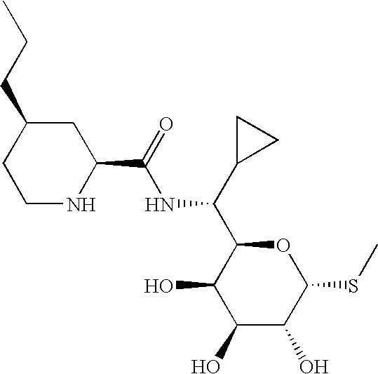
C(NC(C1CC1)C1C(O)C(O)C(O)C(SC)O1)(=O)C1NCCC(CCC)C1
